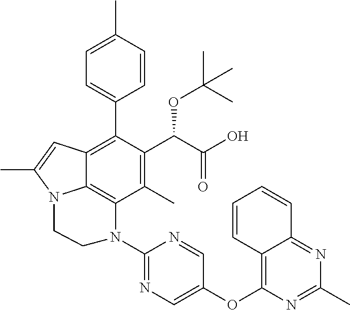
C1(C)=C(C(C(O)=O)OC(C)(C)C)C(C2=CC=C(C)C=C2)=C2C3=C1N(C1=NC=C(OC4=C5C(=NC(C)=N4)C=CC=C5)C=N1)CCN3C(C)=C2
